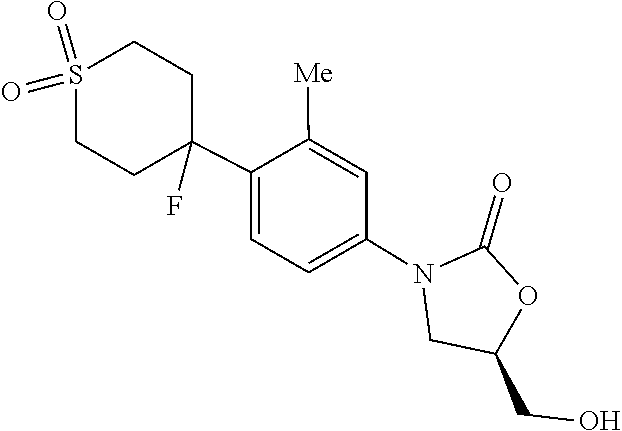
O=C1OC(CO)CN1C1=CC=C(C2(F)CCS(=O)(=O)CC2)C([Me])=C1
